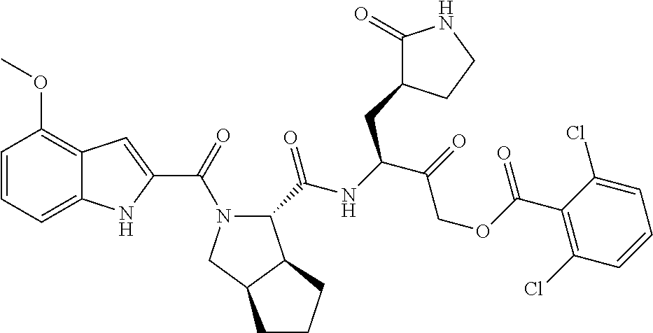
C1=CC=C2C(=C1OC)C=C(C(=O)N1C(C(=O)NC(C(=O)COC(C3=C(Cl)C=CC=C3Cl)=O)CC3C(=O)NCC3)C3C(C1)CCC3)N2
